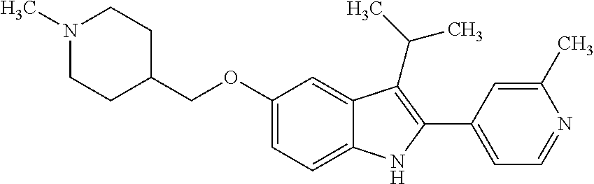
C(OC1=CC=C2C(=C1)C(C(C)C)=C(C1=CC=NC(C)=C1)N2)C1CCN(C)CC1
